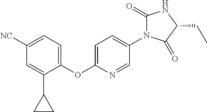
C1(OC2=CC=C(N3C(=O)NC(CC)C3=O)C=N2)=CC=C([NC])C=C1C1CC1
